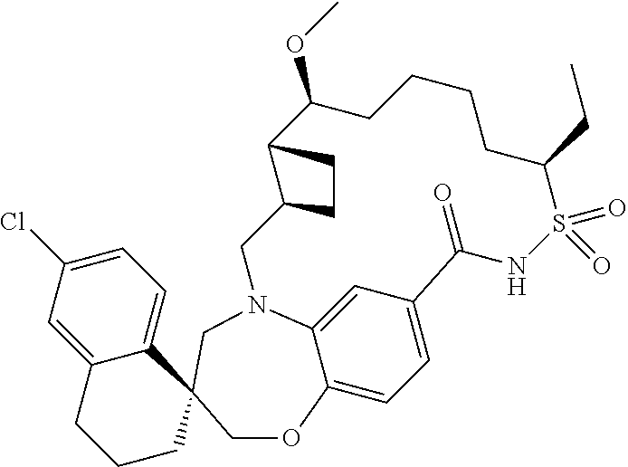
C1=C(Cl)C=C2C(=C1)C1(CCC2)CN2C3=CC(=CC=C3OC1)C(=O)NS(=O)(=O)C(CC)CCCCC(OC)C1C(C2)CC1
